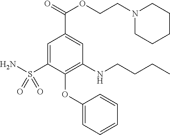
C1=C(S(N)(=O)=O)C(OC2=CC=CC=C2)=C(NCCCC)C=C1C(=O)OCCN1CCCCC1
